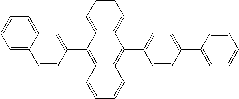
C1=CC=C2C(=C1)C(C1=CC=C(C3=CC=CC=C3)C=C1)=C1C(=C2C2=CC3=CC=CC=C3C=C2)C=CC=C1
